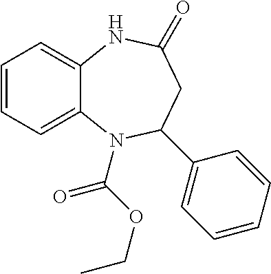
C1=CC=C2C(=C1)NC(=O)CC(C1=CC=CC=C1)N2C(OCC)=O
